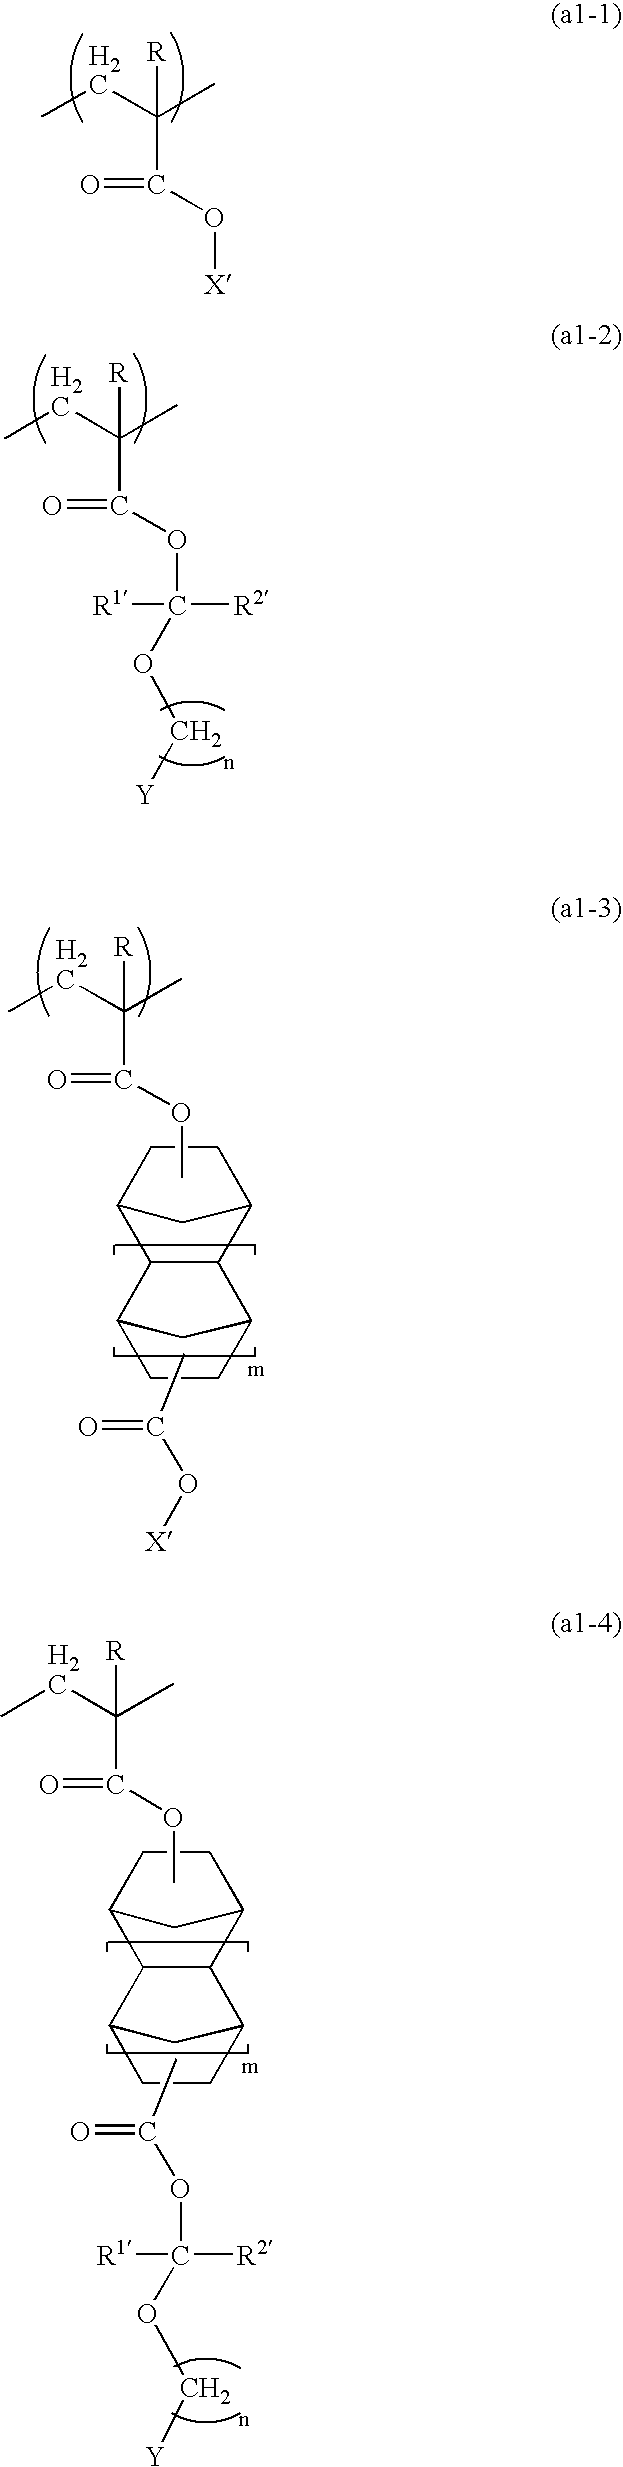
CCC(C)([R])C(=O)O[X].CCC(C)([R])C(=O)OC([R1])([R2])OC[Y].CCC(C)([R])C(=O)OC.C(O[X])(=O)C.C12CCC(C1)C1C2C2CC1CC2.CCC(C)([R])C(=O)OC.C(=O)(OC([R1])([R2])OC[Y])C.C12CCC(C1)C1C2C2CC1CC2
